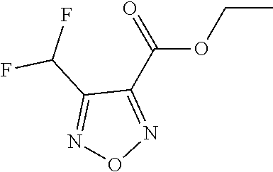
N1=C(C(F)F)C(C(OCC)=O)=NO1
